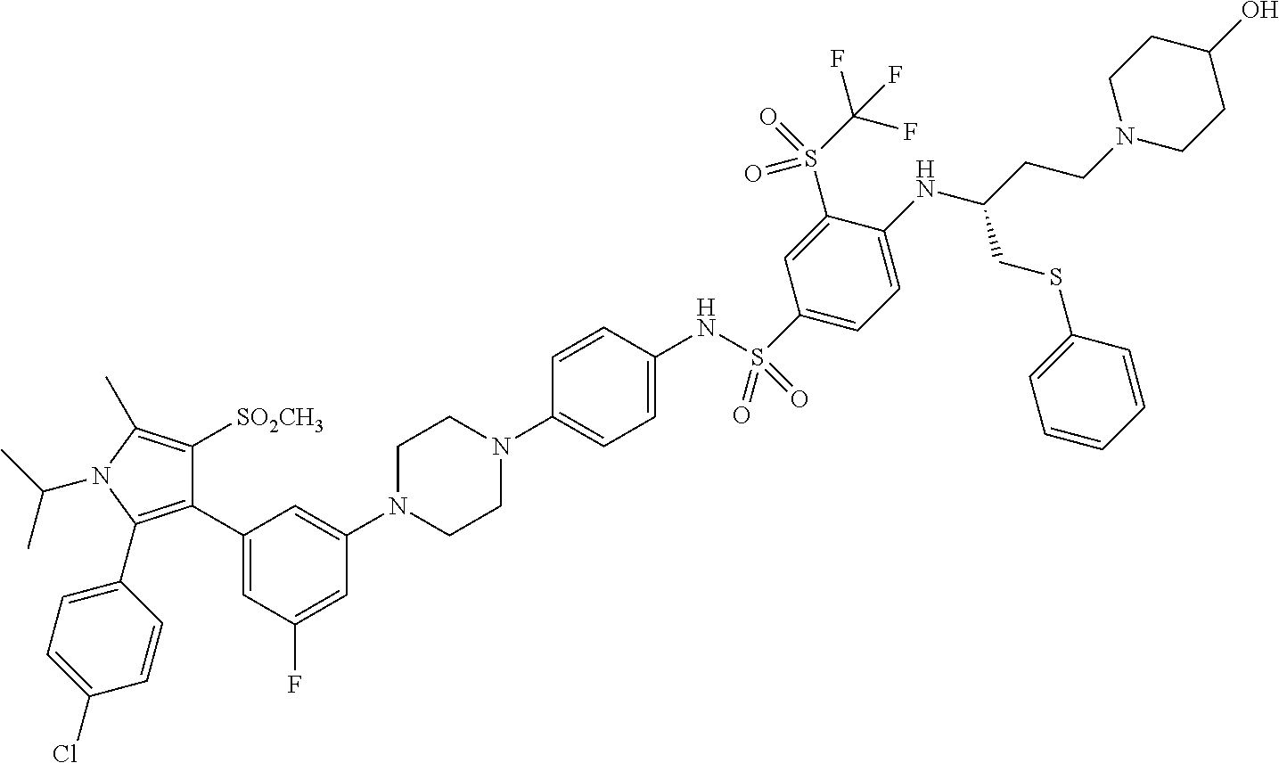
C1=C(Cl)C=CC(C2=C(C3=CC(F)=CC(N4CCN(C5=CC=C(NS(C6=CC=C(NC(CSC7=CC=CC=C7)CCN7CCC(O)CC7)C(S(C(F)(F)F)(=O)=O)=C6)(=O)=O)C=C5)CC4)=C3)C([SO2CH3])=C(C)N2C(C)C)=C1
